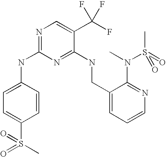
C1(CNC2=NC(NC3=CC=C(S(=O)(C)=O)C=C3)=NC=C2C(F)(F)F)=CC=CN=C1N(S(C)(=O)=O)C
